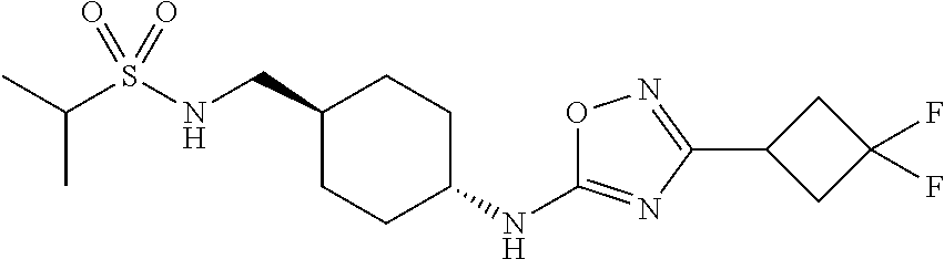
C(S(NCC1CCC(NC2=NC(C3CC(F)(F)C3)=NO2)CC1)(=O)=O)(C)C
